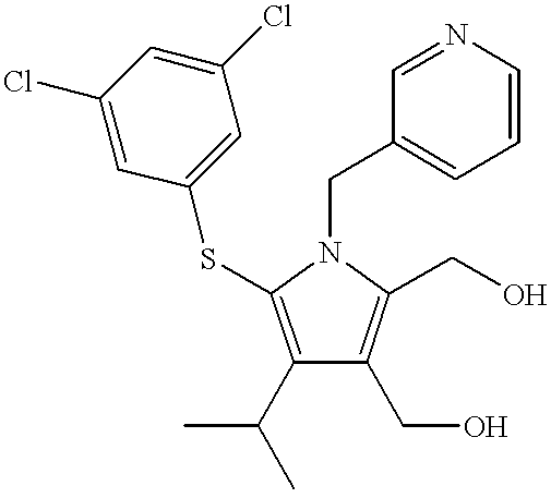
C1(C(C)C)=C(SC2=CC(Cl)=CC(Cl)=C2)N(CC2=CC=CN=C2)C(CO)=C1CO
